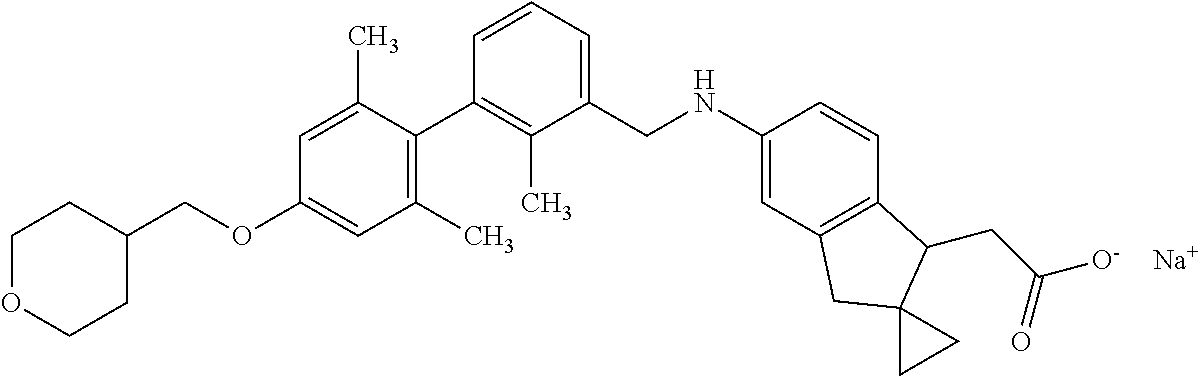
C1=C(C)C(C2=C(C)C(CNC3=CC4=C(C=C3)C(CC(=O)[O-])C3(C4)CC3)=CC=C2)=C(C)C=C1OCC1CCOCC1.[Na]
